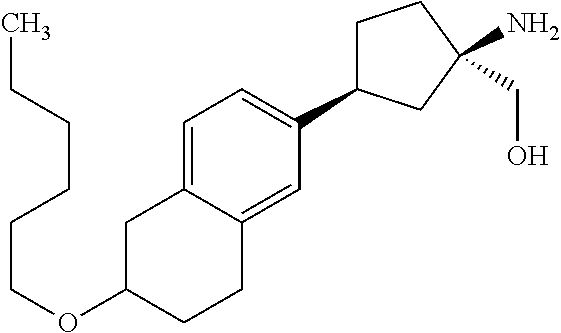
C1(OCCCCCC)CCC2=CC(C3CCC(N)(CO)C3)=CC=C2C1
